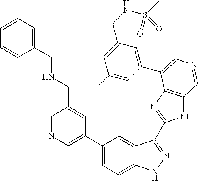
C1(C2=CN=CC(CNCC3=CC=CC=C3)=C2)=CC=C2C(=C1)C(C1=NC3=C(N1)C=NC=C3C1=CC(CNS(C)(=O)=O)=CC(F)=C1)=NN2
